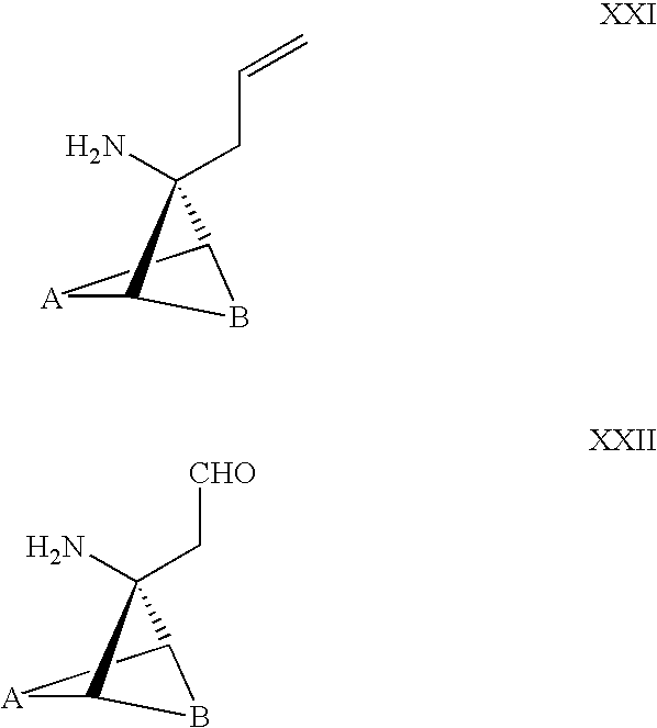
B1C2[A]C1C2(N)CC=C.B1C2[A]C1C2(N)C[CHO]
